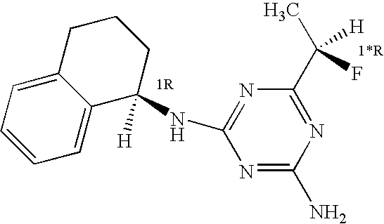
C1(NC2=NC(C(C)([H])F)=NC(N)=N2)([H])CCCC2=CC=CC=C12
